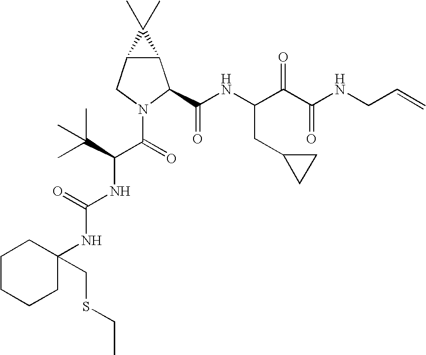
C12C(CN(C(=O)C(C(C)(C)C)NC(NC3(CSCC)CCCCC3)=O)C1C(NC(C(C(NCC=C)=O)=O)CC1CC1)=O)C2(C)C
